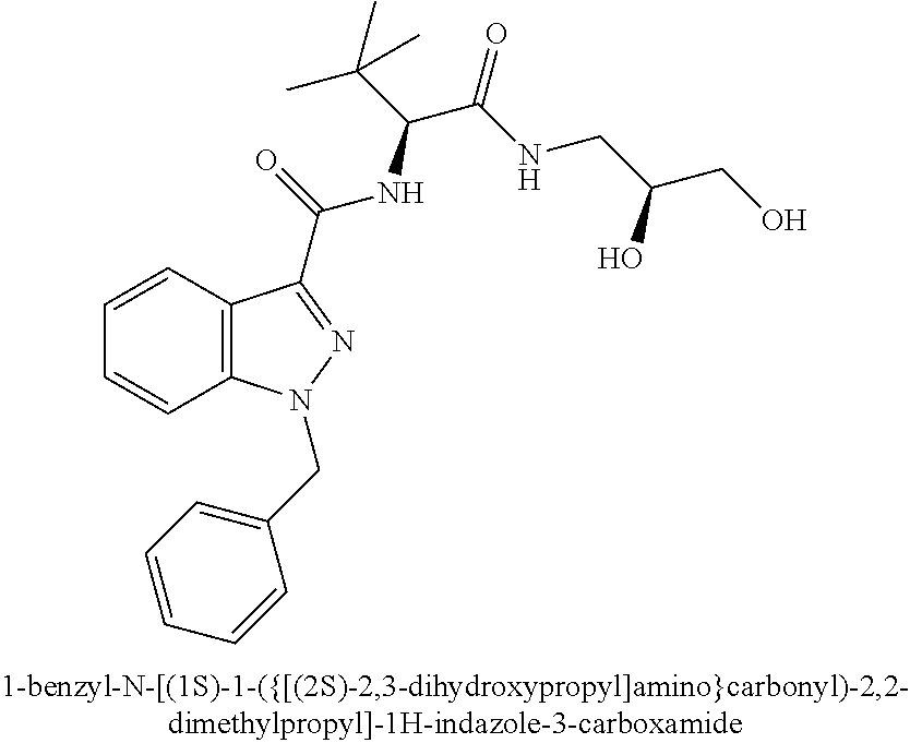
C1=CC2=C(C=C1)N(CC1=CC=CC=C1)N=C2C(NC(C(C)(C)C)C(NCC(CO)O)=O)=O
